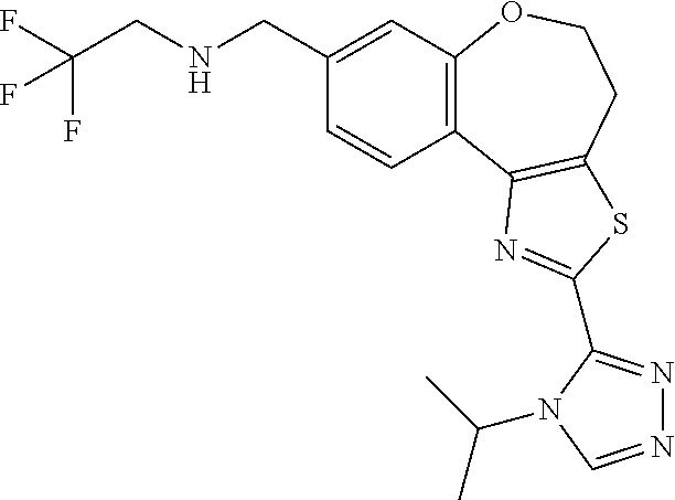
C1(CNCC(F)(F)F)=CC2=C(C=C1)C1=C(CCO2)SC(C2=NN=CN2C(C)C)=N1
